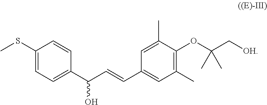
C1(C(C=CC2=CC(C)=C(OC(C[OH])(C)C)C(C)=C2)O)=CC=C(SC)C=C1
